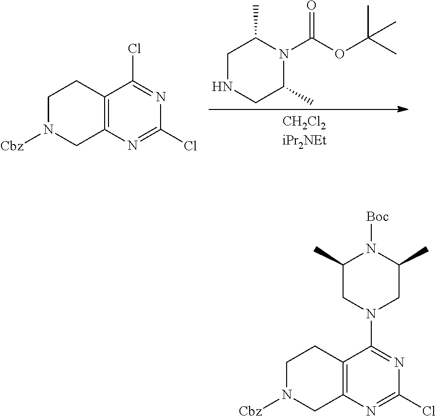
C1N([Cbz])CC2=C(C1)C(N1CC(C)N([Boc])C(C)C1)=NC(Cl)=N2.C1N([Cbz])CC2=C(C1)C(Cl)=NC(Cl)=N2.C1NCC(C)N(C(OC(C)(C)C)=O)C1C
